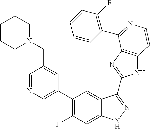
C1=C(C2=C(F)C=C3C(=C2)C(C2=NC4=C(N2)C=CN=C4C2=C(F)C=CC=C2)=NN3)C=C(CN2CCCCC2)C=N1
